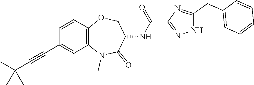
N1(C)C2=C(C=CC(C#CC(C)(C)C)=C2)OCC(NC(C2=NNC(CC3=CC=CC=C3)=N2)=O)C1=O
